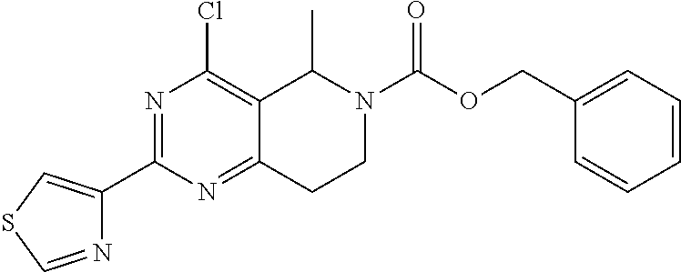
N1=C(C2=CSC=N2)N=C2C(=C1Cl)C(C)N(C(OCC1=CC=CC=C1)=O)CC2
